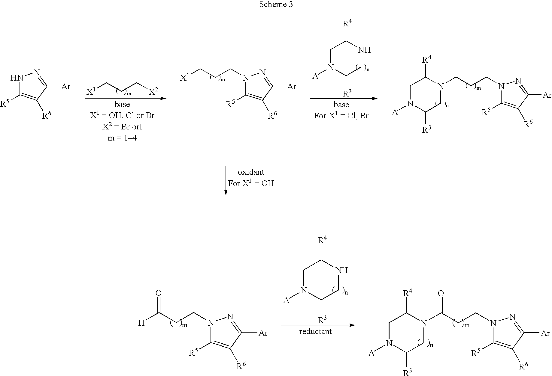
C1([R5])=C([R6])C([Ar])=NN1CCC[X1].C1N([A])C([R3])CN(CCCN2C([R5])=C([R6])C([Ar])=N2)C1[R4].C1N([A])C([R3])CNC1[R4].[X1]CCC[X2].N1C([R5])=C([R6])C([Ar])=N1.C1([R5])=C([R6])C([Ar])=NN1CCC([H])=O.C1N([A])C([R3])CNC1[R4].C1([R5])=C([R6])C([Ar])=NN1CCC(N1C([R4])CN([A])C([R3])C1)=O
